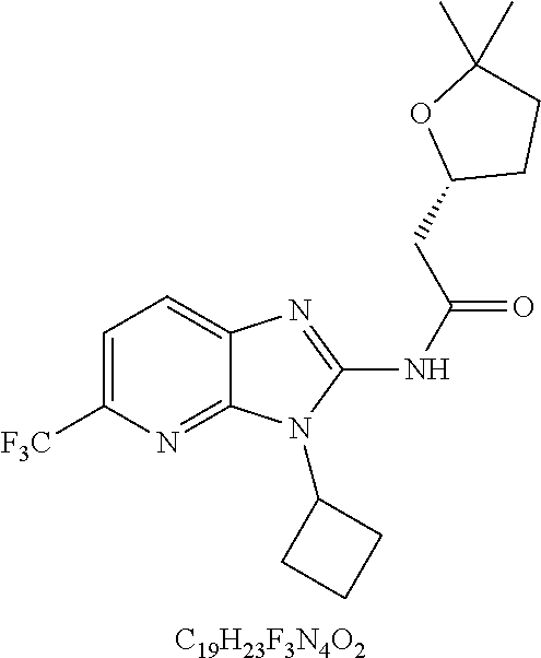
C1=C([F3C])N=C2C(=C1)N=C(NC(CC1CCC(C)(C)O1)=O)N2C1CCC1.[C19H23F3N4O2]
